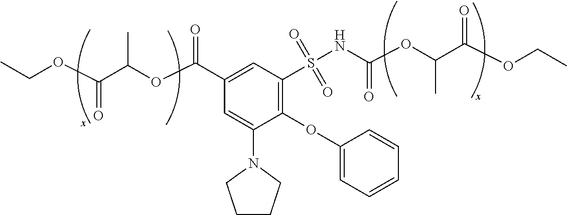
O=S(=O)(C1=C(OC2=CC=CC=C2)C(N2CCCC2)=CC(C(OC(C(OCC)=O)C)=O)=C1)NC(=O)OC(C(=O)OCC)C
